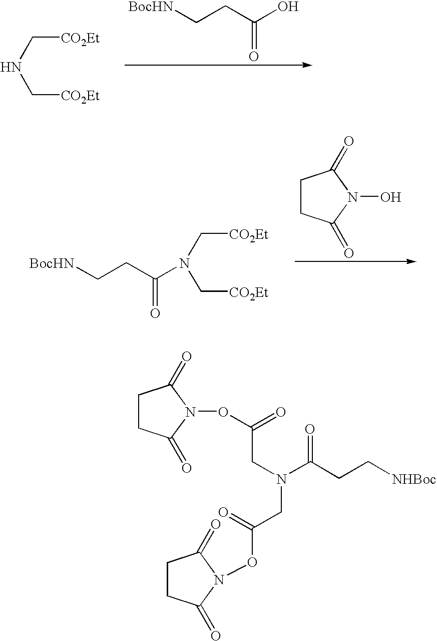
C(NC[CO2Et])[CO2Et].[BocHN]CCC(O)=O.C(N(C[CO2Et])C(CC[BocHN])=O)[CO2Et].C1CC(=O)N(O)C1=O.C1CC(=O)N(OC(=O)CN(C(CC[NHBoc])=O)CC(=O)ON2C(=O)CCC2=O)C1=O
